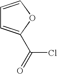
C1=COC(C(=O)Cl)=C1
